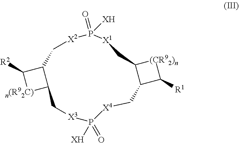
[n(R92C)]1C2C(C1[R2])C[X2]P(=O)([XH])[X1]CC1C(C([R1])[(CR92)n]1)C[X4]P(=O)([XH])[X3]C2
